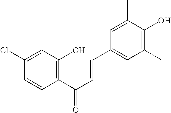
C1(Cl)=CC(O)=C(C(C=CC2=CC(C)=C(O)C(C)=C2)=O)C=C1
